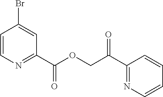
C1=CN=C(C(OCC(C2=NC=CC=C2)=O)=O)C=C1Br
